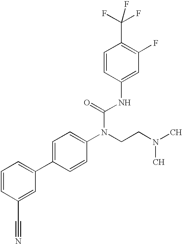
C1=CC(C#N)=CC(C2=CC=C(N(CCN(C)C)C(=O)NC3=CC(F)=C(C(F)(F)F)C=C3)C=C2)=C1
